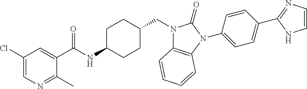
C1(Cl)=CN=C(C)C(C(NC2CCC(CN3C4=C(N(C5=CC=C(C6=NC=CN6)C=C5)C3=O)C=CC=C4)CC2)=O)=C1
